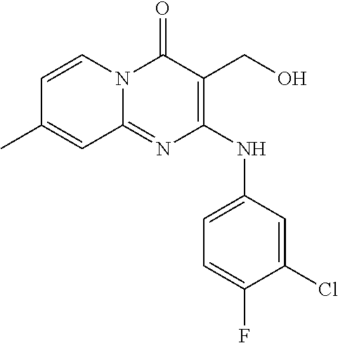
C1=CN2C(=NC(NC3=CC=C(F)C(Cl)=C3)=C(CO)C2=O)C=C1C
